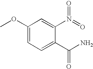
C1(OC)=CC=C(C(N)=O)C(N(=O)=O)=C1
